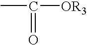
CC([OR3])=O
